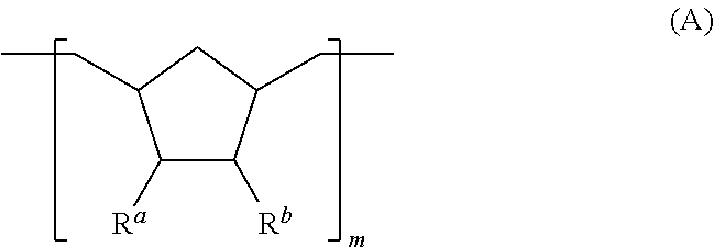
C1([Ra])C(CC)CC(CC)C1[Rb]
